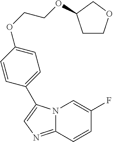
N12C(=NC=C1C1=CC=C(OCCOC3CCOC3)C=C1)C=CC(F)=C2
